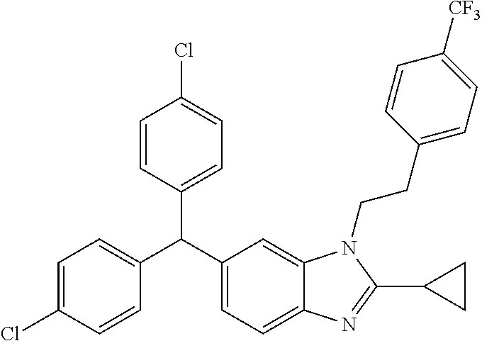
C1=C(Cl)C=CC(C(C2=CC=C3C(=C2)N(CCC2=CC=C([CF3])C=C2)C(C2CC2)=N3)C2=CC=C(Cl)C=C2)=C1
